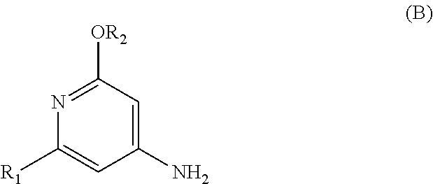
N1=C([OR2])C=C(N)C=C1[R1]
